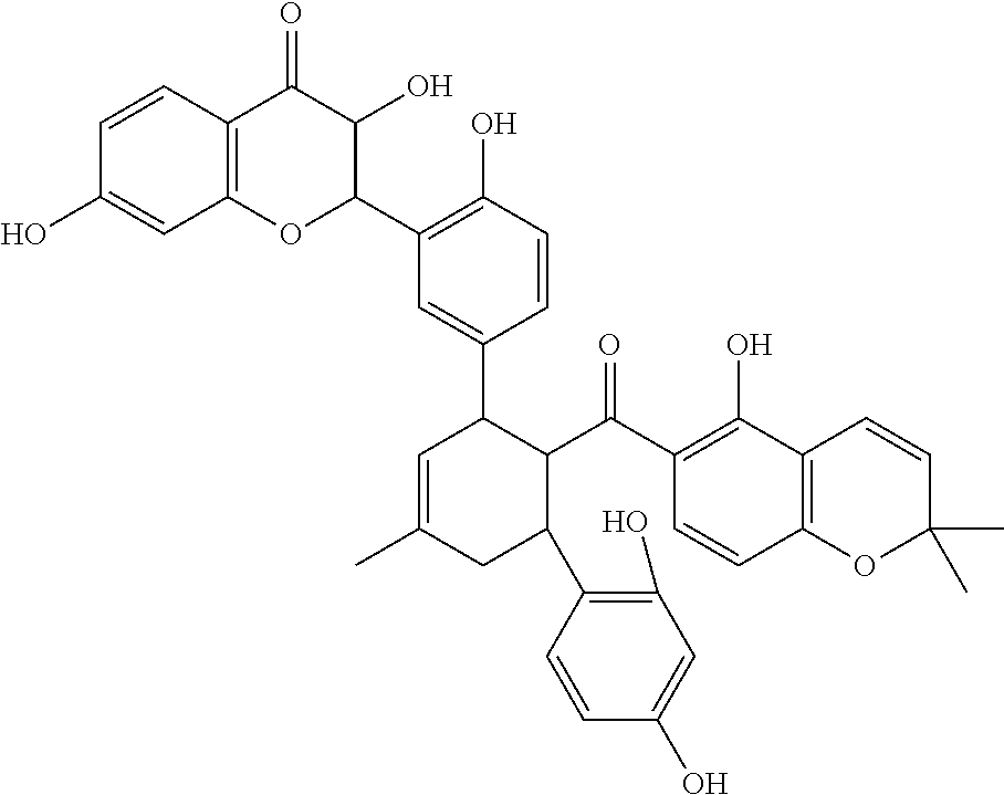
C12=C(C=CC(O)=C1)C(=O)C(O)C(C1=C(O)C=CC(C3C=C(C)CC(C4=C(O)C=C(O)C=C4)C3C(C3=C(O)C4=C(C=C3)OC(C)(C)C=C4)=O)=C1)O2
